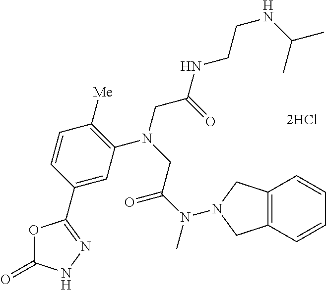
[2HCl].C1=C(C2=NNC(=O)O2)C=CC([Me])=C1N(CC(NCCNC(C)C)=O)CC(N(C)N1CC2=C(C=CC=C2)C1)=O
